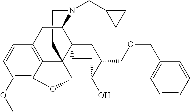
C1CN(CC2CC2)C2C34C15C1=C(C=CC(OC)=C1OC5C(O)(C(COCC1=CC=CC=C1)C3)CC4)C2
